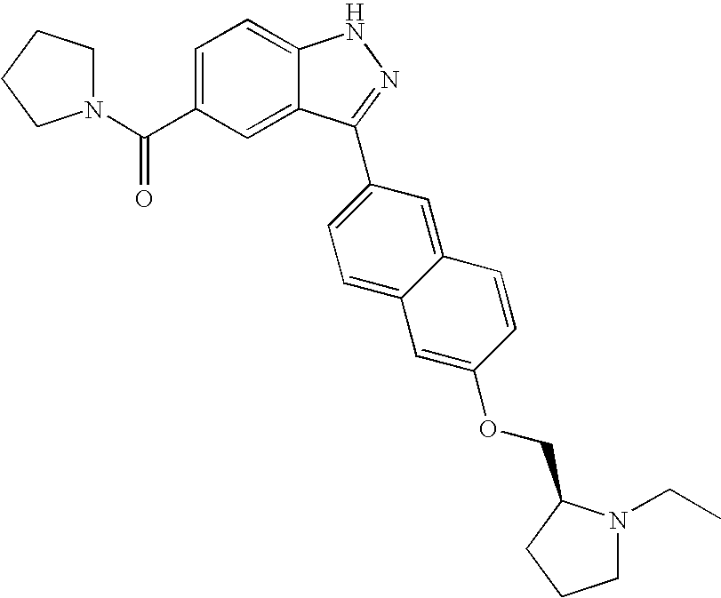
C(C1=CC=C2C(=C1)C(C1=CC=C3C(=C1)C=CC(OCC1N(CC)CCC1)=C3)=NN2)(N1CCCC1)=O
